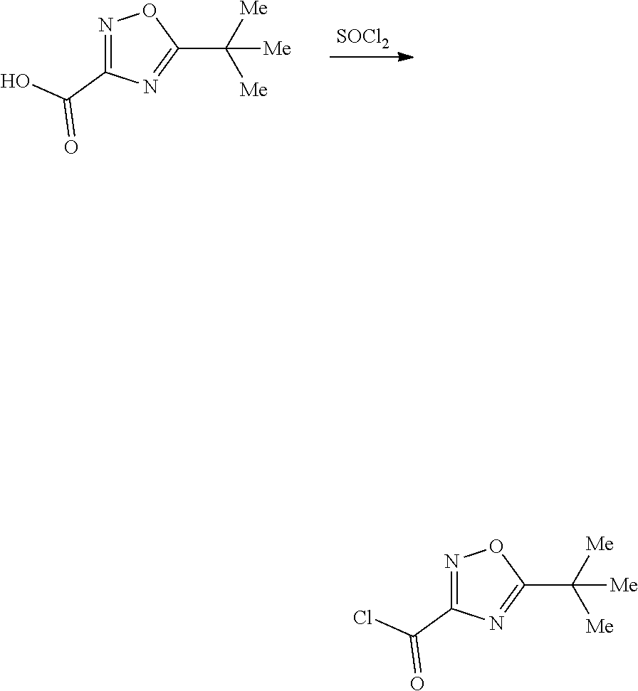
[SOCl2].N1=C(C(O)=O)N=C(C([Me])([Me])[Me])O1.N1=C(C(Cl)=O)N=C(C([Me])([Me])[Me])O1
